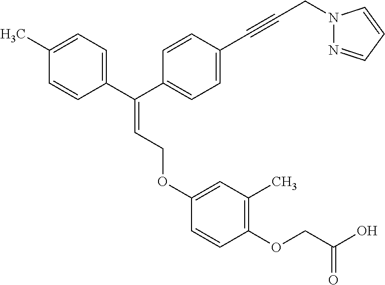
C1=CC(C(C2=CC=C(C#CCN3N=CC=C3)C=C2)=CCOC2=CC(C)=C(OCC(O)=O)C=C2)=CC=C1C
